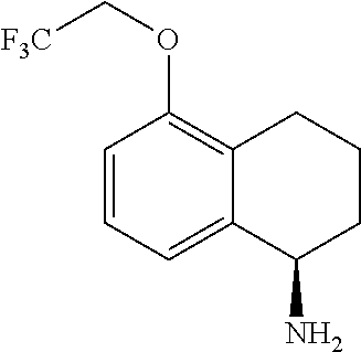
C1=CC=C2C(=C1OC[F3C])CCCC2N
